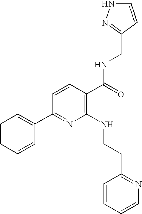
C(NC(C1=C(NCCC2=NC=CC=C2)N=C(C2=CC=CC=C2)C=C1)=O)C1=NNC=C1
